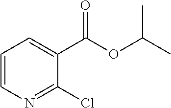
C1=CN=C(Cl)C(C(OC(C)C)=O)=C1
